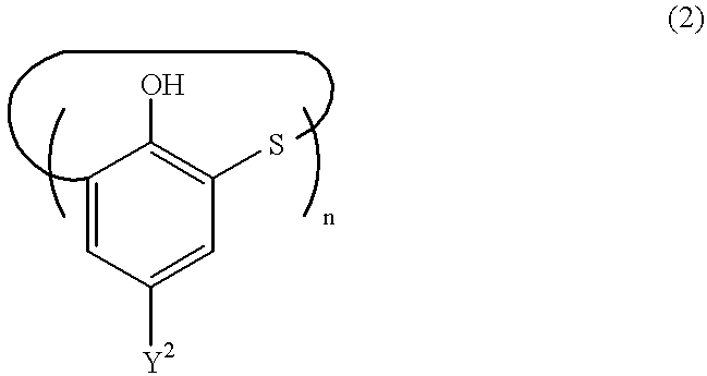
C1=CC([Y2])=CC(S)=C1O
